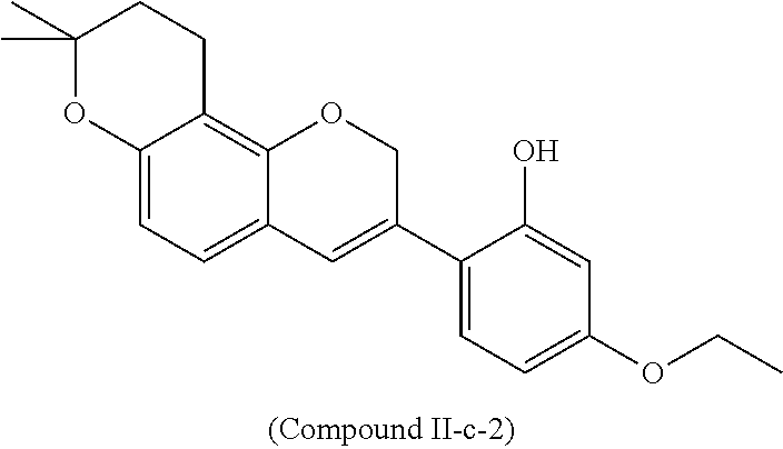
C12=CC=C3C(=C1CCC(C)(C)O2)OCC(C1=CC=C(OCC)C=C1O)=C3
